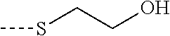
CSCCO
